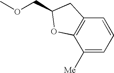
C(OC)C1CC2=C(C([Me])=CC=C2)O1
